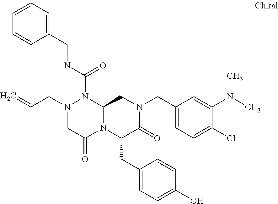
N(C(=O)N1N(CC=C)CC(=O)N2C1CN(CC1=CC=C(Cl)C(N(C)C)=C1)C(=O)C2CC1=CC=C(O)C=C1)CC1=CC=CC=C1
